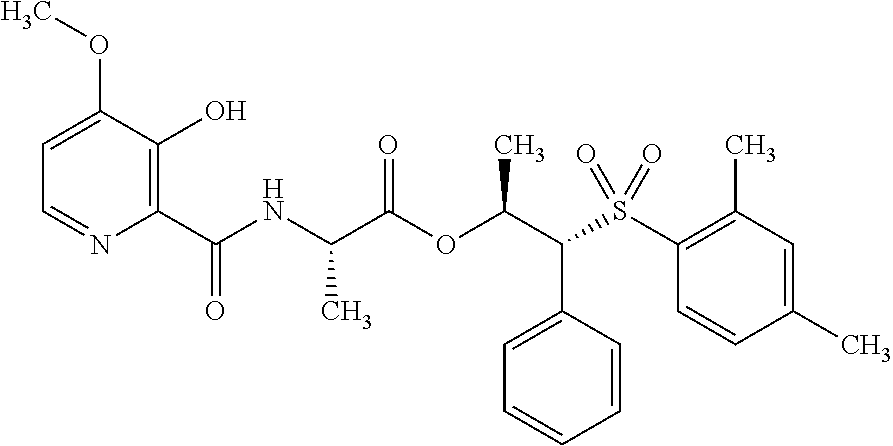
C1(C(=O)NC(C(OC(C(S(C2=C(C)C=C(C)C=C2)(=O)=O)C2=CC=CC=C2)C)=O)C)=C(O)C(OC)=CC=N1
